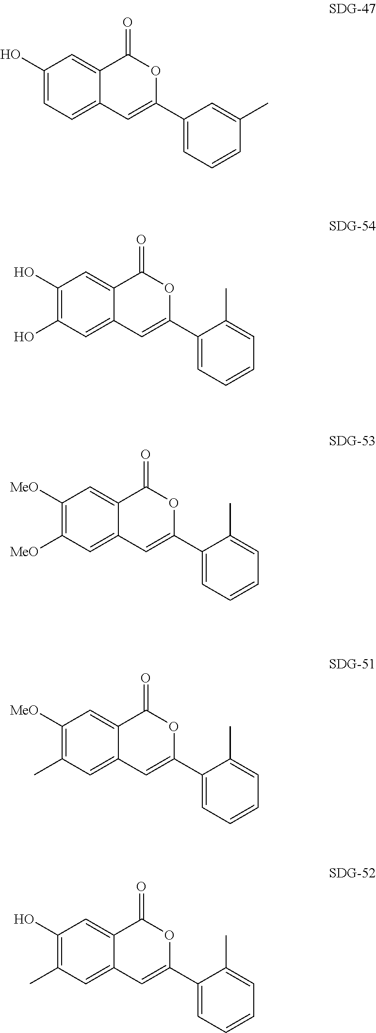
C1(O)=CC=C2C(=C1)C(=O)OC(C1=CC=CC(C)=C1)=C2.C1(O)=C(O)C=C2C(=C1)C(=O)OC(C1=CC=CC=C1C)=C2.C1([MeO])=C([MeO])C=C2C(=C1)C(=O)OC(C1=CC=CC=C1C)=C2.C1([MeO])=C(C)C=C2C(=C1)C(=O)OC(C1=CC=CC=C1C)=C2.C1(O)=C(C)C=C2C(=C1)C(=O)OC(C1=CC=CC=C1C)=C2
